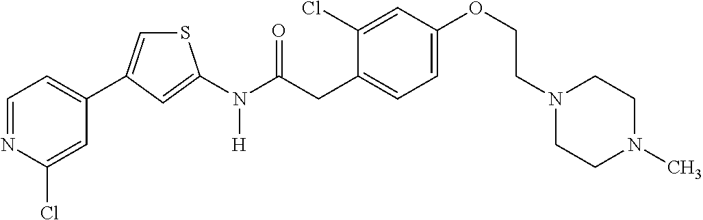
C1=NC(Cl)=CC(C2=CSC(N(C(CC3=CC=C(OCCN4CCN(C)CC4)C=C3Cl)=O)[H])=C2)=C1
